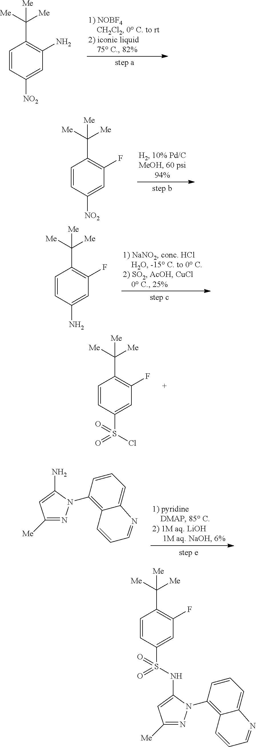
[NO2]C1=CC(N)=C(C([Me])([Me])[Me])C=C1.[NO2]C1=CC(F)=C(C([Me])([Me])[Me])C=C1.NC1=CC(F)=C(C([Me])([Me])[Me])C=C1.S(=O)(=O)(C1=CC(F)=C(C([Me])([Me])[Me])C=C1)Cl.C1([Me])=NN(C2=C3C(=CC=C2)N=CC=C3)C(N)=C1.C1([Me])=NN(C2=C3C(=CC=C2)N=CC=C3)C(NS(=O)(=O)C2=CC(F)=C(C([Me])([Me])[Me])C=C2)=C1
